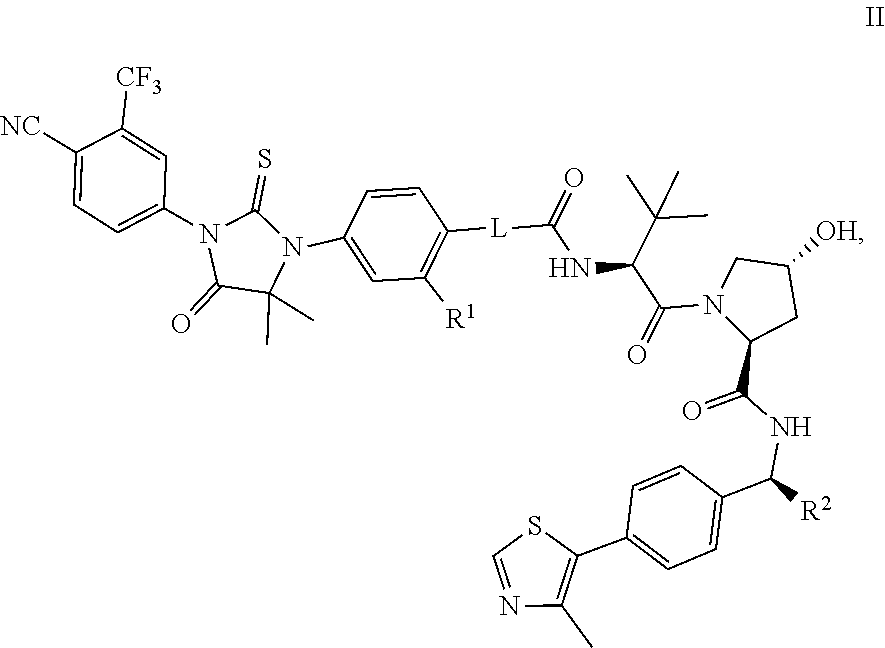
C1=NC(C)=C(C2=CC=C(C(NC(=O)C3N(C(C(NC([L]C4=C([R1])C=C(N5C(C)(C)C(=O)N(C6=CC=C([NC])C([CF3])=C6)C5=S)C=C4)=O)C(C)(C)C)=O)CC([OH])C3)[R2])C=C2)S1
